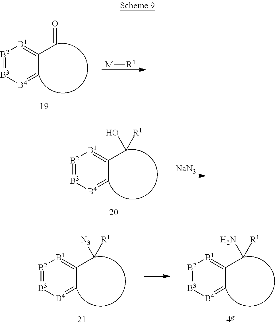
[M][R1].[B2]1=[B3][B4]=CC(C=O)=[B1]1.[B2]1=[B3][B4]=CC(C(O)[R1])=[B1]1.[NaN3].[B2]1=[B3][B4]=CC(C([N3])[R1])=[B1]1.[B2]1=[B3][B4]=CC(C(N)[R1])=[B1]1
